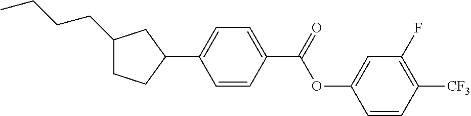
C1(CCCC)CCC(C2=CC=C(C(OC3=CC(F)=C([CF3])C=C3)=O)C=C2)C1
